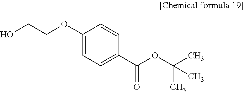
C1(OCCO)=CC=C(C(OC(C)(C)C)=O)C=C1
